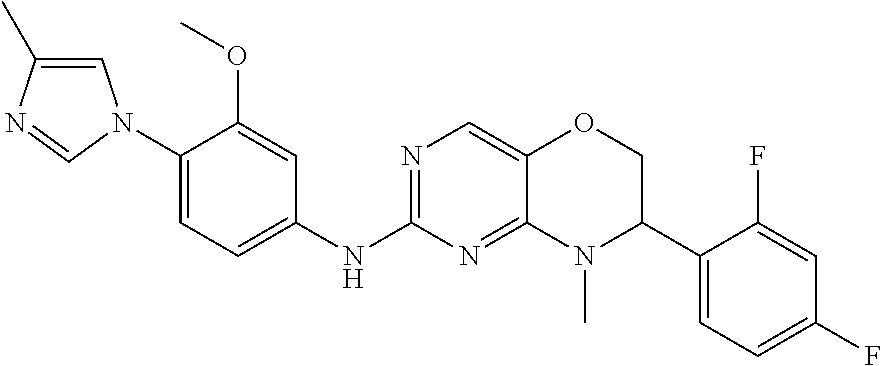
C1=C(C)N=CN1C1=CC=C(NC2=NC=C3C(=N2)N(C)C(C2=CC=C(F)C=C2F)CO3)C=C1OC
